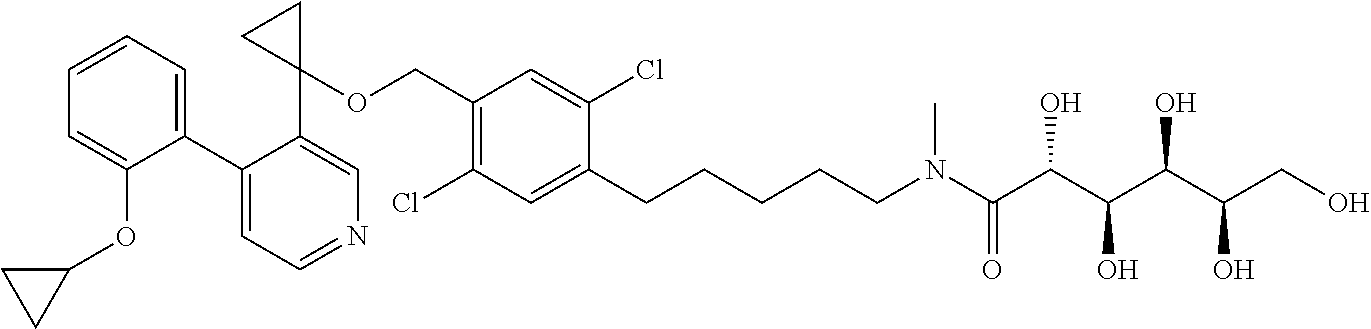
C1(C2=CC=CC=C2OC2CC2)=CC=NC=C1C1(OCC2=C(Cl)C=C(CCCCCN(C(C(C(C(C(CO)O)O)O)O)=O)C)C(Cl)=C2)CC1
